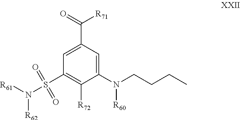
C1(S(=O)(=O)N([R61])[R62])=C([R72])C(N(CCCC)[R60])=CC(C(=O)[R71])=C1
